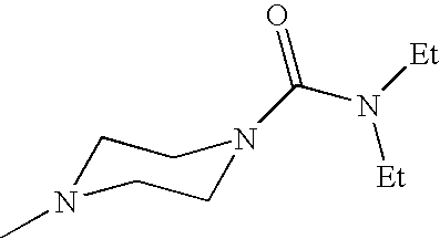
C1N(C)CCN(C(N([Et])[Et])=O)C1
